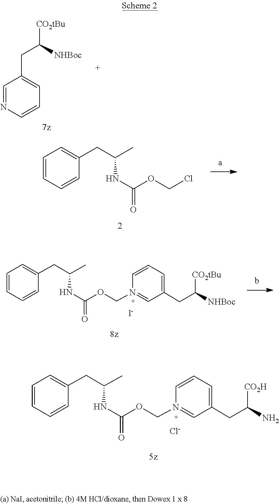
ClCOC(NC(CC1=CC=CC=C1)C)=O.[I-].C1=N(COC(NC(CC2=CC=CC=C2)C)=O)C=CC=C1CC([CO2tBu])[NHBoc].[Cl-].C1=N(COC(NC(CC2=CC=CC=C2)C)=O)C=CC=C1CC([CO2H])N.C1=NC=CC=C1CC([CO2tBu])[NHBoc]
